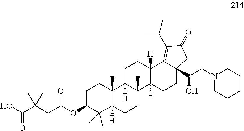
OC(C(CC(OC1C(C)(C)C2([H])C(C)(CC1)C1([H])C(C)(CC2)C2(C)C([H])(CC1)C1=C(C(C)C)C(=O)CC1(C(CN1CCCCC1)O)CC2)=O)(C)C)=O
